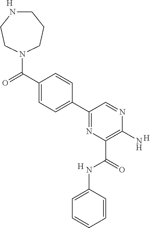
[H].[H].C1=C(NC(C2=C(N)N=CC(C3=CC=C(C(=O)N4CCNCCC4)C=C3)=N2)=O)C=CC=C1.[H]
